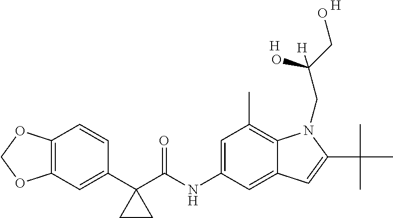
C12=C(C=C(C3(C(NC4=CC(C)=C5C(=C4)C=C(C(C)(C)C)N5CC(CO)(O)[H])=O)CC3)C=C1)OCO2.[H].[H]
